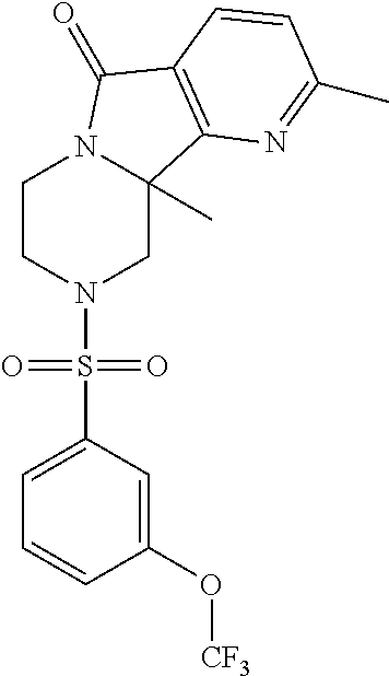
C1CN(S(C2=CC=CC(O[CF3])=C2)(=O)=O)CC2(C)N1C(=O)C1=C2N=C(C)C=C1
